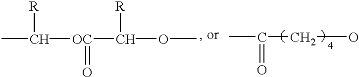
CC([OC](C(OC)[R])=O)[R].CC(CO)=O
